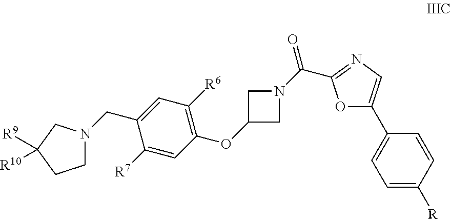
C1=C(CN2CCC([R9])([R10])C2)C([R7])=CC(OC2CN(C(C3=NC=C(C4=CC=C([R1])C=C4)O3)=O)C2)=C1[R6]
